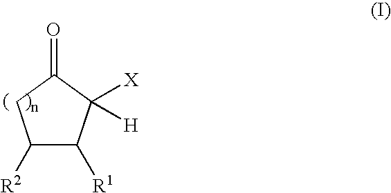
C1([R2])C([R1])C([X])([H])C(=O)C1
